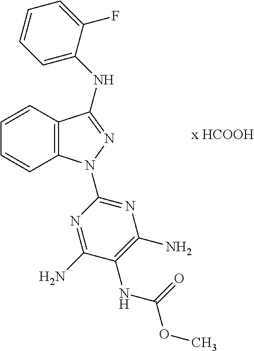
N1=C(N)C(NC(=O)OC)=C(N)N=C1N1C2=C(C=CC=C2)C(NC2=CC=CC=C2F)=N1
